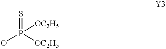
OP([OC2H5])(=S)[OC2H5]
